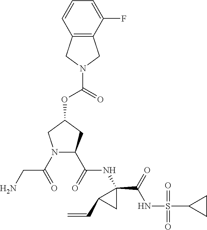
N1(C(=O)CN)C(C(=O)NC2(C(=O)NS(=O)(=O)C3CC3)C(C=C)C2)CC(OC(=O)N2CC3=C(C2)C(F)=CC=C3)C1
